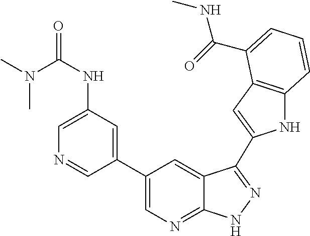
C1(C2=CN=C3C(=C2)C(C2=CC4=C(N2)C=CC=C4C(=O)NC)=NN3)=CC(NC(=O)N(C)C)=CN=C1
